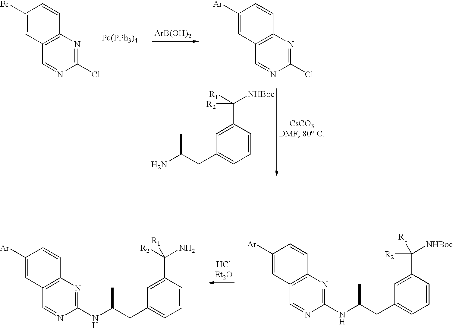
[ArB(OH)2].C12=C(N=C(Cl)N=C1)C=CC(Br)=C2.[Pd(PPh3)4].C1=C(C([R2])([NHBoc])[R1])C=CC=C1CC(N)C.C12=C(N=C(Cl)N=C1)C=CC([Ar])=C2.C12=C(N=C(NC(CC3=CC=CC(C([R2])(N)[R1])=C3)C)N=C1)C=CC([Ar])=C2.C12=C(N=C(NC(CC3=CC=CC(C([NHBoc])([R2])[R1])=C3)C)N=C1)C=CC([Ar])=C2
